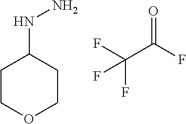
C1COCCC1NN.FC(F)(F)C(F)=O
